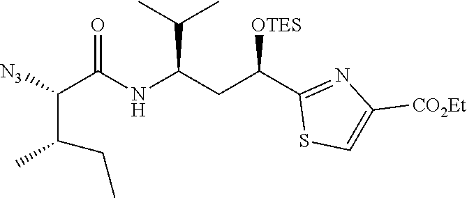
[OTES]C(C1=NC([CO2Et])=CS1)CC(NC(C([N3])C(C)CC)=O)C(C)C
